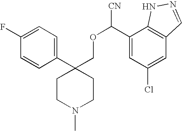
C1(C2(COC(C3=CC(Cl)=CC4=C3NN=C4)[CN])CCN(C)CC2)=CC=C(F)C=C1
